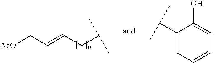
C1(C(C)C)=CC=CC=C1O.[AcO]CC=CCC(C)C
